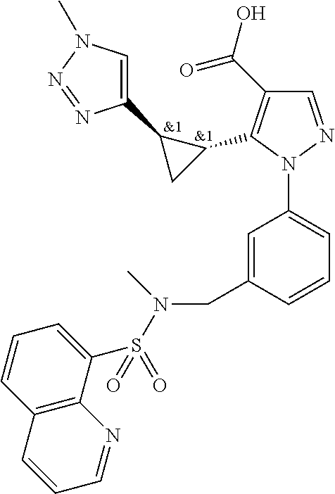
[&1].C1(C(O)=O)=C(C2C(C3=CN(C)N=N3)C2)N(C2=CC=CC(CN(S(C3=CC=CC4=C3N=CC=C4)(=O)=O)C)=C2)N=C1.[&1]
